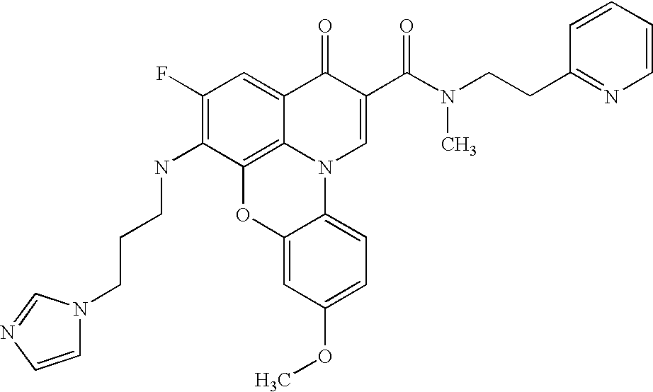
C1(F)=C(NCCCN2C=CN=C2)C2=C3C(=C1)C(=O)C(C(N(CCC1=NC=CC=C1)C)=O)=CN3C1=CC=C(OC)C=C1O2
